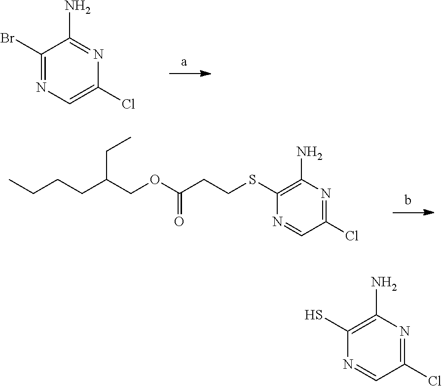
C1(Br)=NC=C(Cl)N=C1N.CCCCC(COC(CCSC1=C(N)N=C(Cl)C=N1)=O)CC.C1(S)=C(N)N=C(Cl)C=N1
